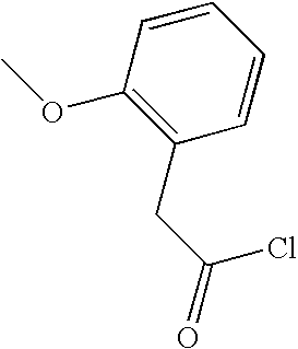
C1=CC(OC)=C(CC(Cl)=O)C=C1
